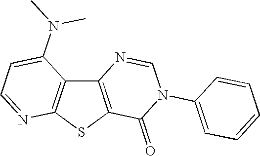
C12=C(SC3=C1C(N(C)C)=CC=N3)C(=O)N(C1=CC=CC=C1)C=N2
